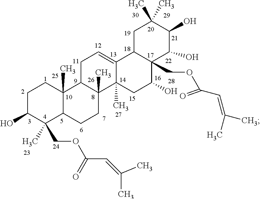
C1C(O)C(COC(C=C(C)C)=O)(C)C2C(C)(C1)C1C(C)(CC2)C2(C)C(=CC1)C1C(COC(C=C(C)C)=O)(C(O)C2)C(O)C(O)C(C)(C)C1
